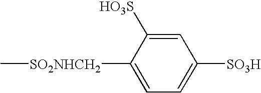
C1([SO2NHCH2]C)=CC=C([SO3H])C=C1[HO3S]
